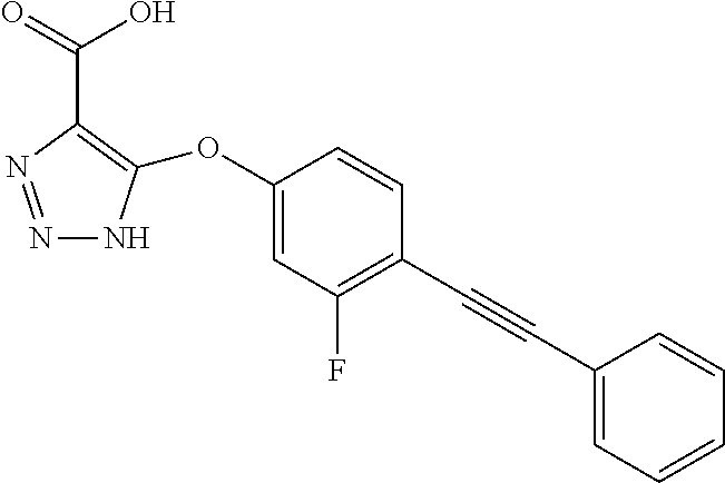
N1=NC(C(O)=O)=C(OC2=CC(F)=C(C#CC3=CC=CC=C3)C=C2)N1
